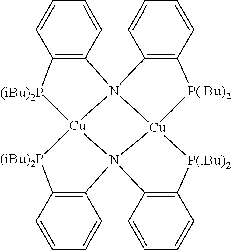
C1=CC=CC2=C1N13[Cu]4([(iBu)2P]C5=C(N46C4=C([P(iBu)2][Cu]61[P(iBu)2]C1=C3C=CC=C1)C=CC=C4)C=CC=C5)[(iBu)2P]2
